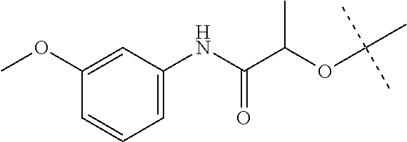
C1=C(NC(C(OC(C)(C)C)C)=O)C=C(OC)C=C1
